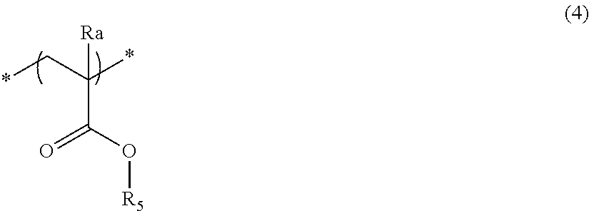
[Ra]C(C(=O)O[R5])(*)C*
